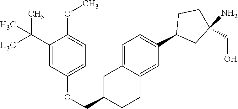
C1=C2C(=CC(C3CC(N)(CO)CC3)=C1)CCC(COC1=CC=C(OC)C(C(C)(C)C)=C1)C2
